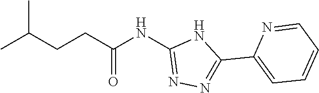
CC(CCC(NC1=NN=C(C2=CC=CC=N2)N1)=O)C
